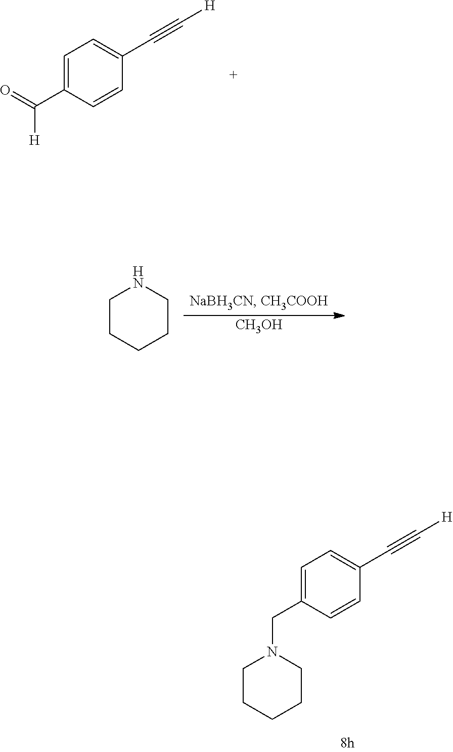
C1=C(C(=O)[H])C=CC(C#C[H])=C1.[CH3OH].C1CCCCN1.N1(CC2=CC=C(C#C[H])C=C2)CCCCC1
